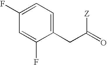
C1(F)=CC=C(CC(=O)[Z])C(F)=C1
